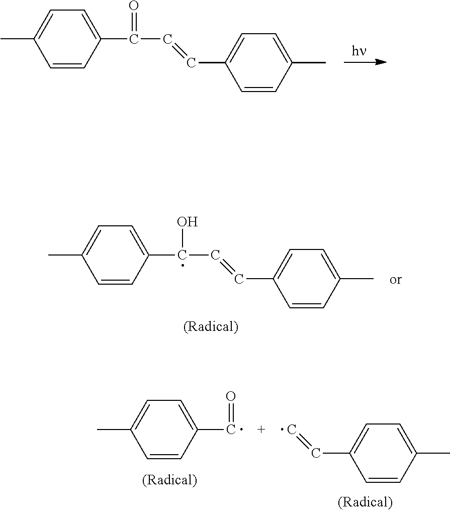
CC1=CC=C(C(=O)C=CC2=CC=C(C)C=C2)C=C1.CC1=CC=C(C(O)C=CC2=CC=C(C)C=C2)C=C1.C=CC1=CC=C(C)C=C1.CC1=CC=C(C=O)C=C1
